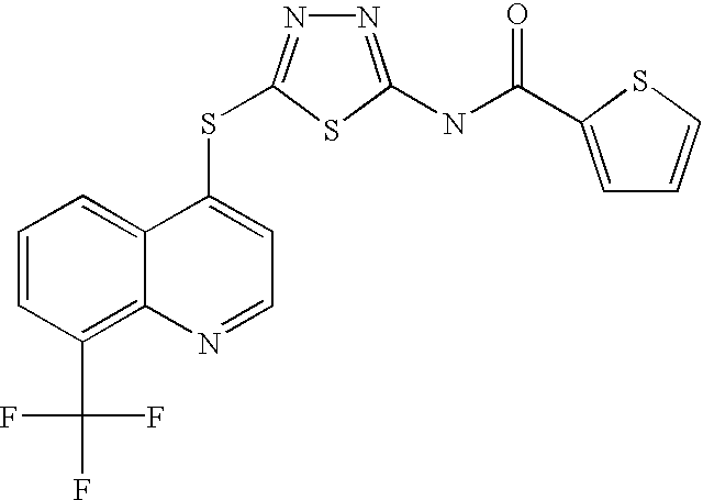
C1=CC(C(F)(F)F)=C2C(=C1)C(SC1=NN=C(NC(=O)C3=CC=CS3)S1)=CC=N2
